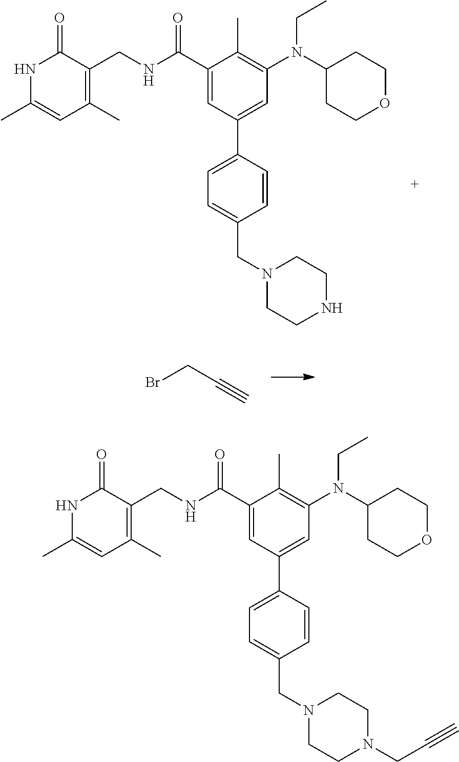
C1(C)=C(CNC(C2=CC(C3=CC=C(CN4CCNCC4)C=C3)=CC(N(CC)C3CCOCC3)=C2C)=O)C(=O)NC(C)=C1.BrCC#C.C1(C)=C(CNC(C2=CC(C3=CC=C(CN4CCN(CC#C)CC4)C=C3)=CC(N(CC)C3CCOCC3)=C2C)=O)C(=O)NC(C)=C1
